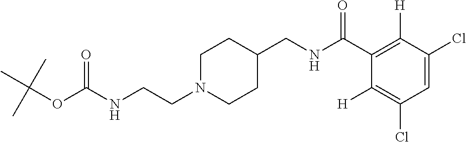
N(CCN1CCC(CNC(C2=C([H])C(Cl)=CC(Cl)=C2[H])=O)CC1)C(OC(C)(C)C)=O
